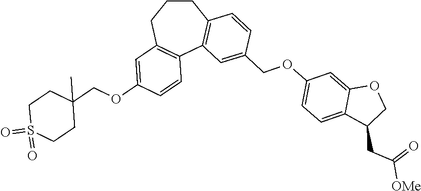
C1S(=O)(=O)CCC(COC2=CC3=C(C=C2)C2=C(CCC3)C=CC(COC3=CC=C4C(=C3)OCC4CC(=O)[OMe])=C2)(C)C1
